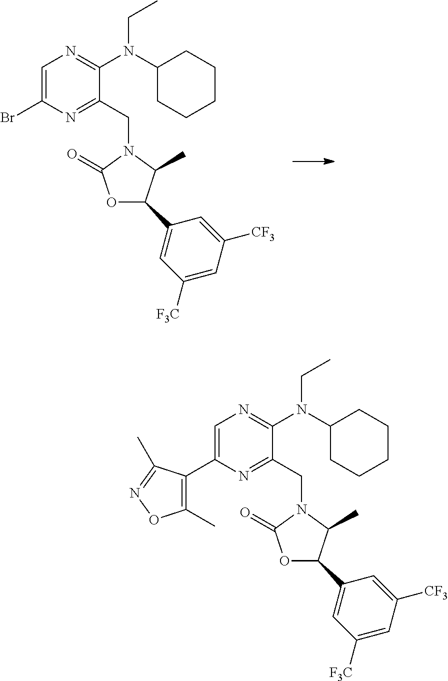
C1=C(Br)N=C(CN2C(=O)OC(C3=CC([F3C])=CC([CF3])=C3)C2C)C(N(C2CCCCC2)CC)=N1.C1=C(C2=C(C)ON=C2C)N=C(CN2C(=O)OC(C3=CC([F3C])=CC([CF3])=C3)C2C)C(N(C2CCCCC2)CC)=N1
